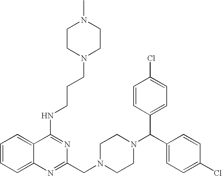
C1=CC=C2C(=C1)C(NCCCN1CCN(C)CC1)=NC(CN1CCN(C(C3=CC=C(Cl)C=C3)C3=CC=C(Cl)C=C3)CC1)=N2
